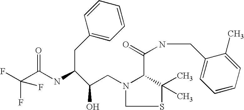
S1C(C)(C)C(C(NCC2=CC=CC=C2C)=O)N(CC(C(CC2=CC=CC=C2)NC(C(F)(F)F)=O)O)C1
